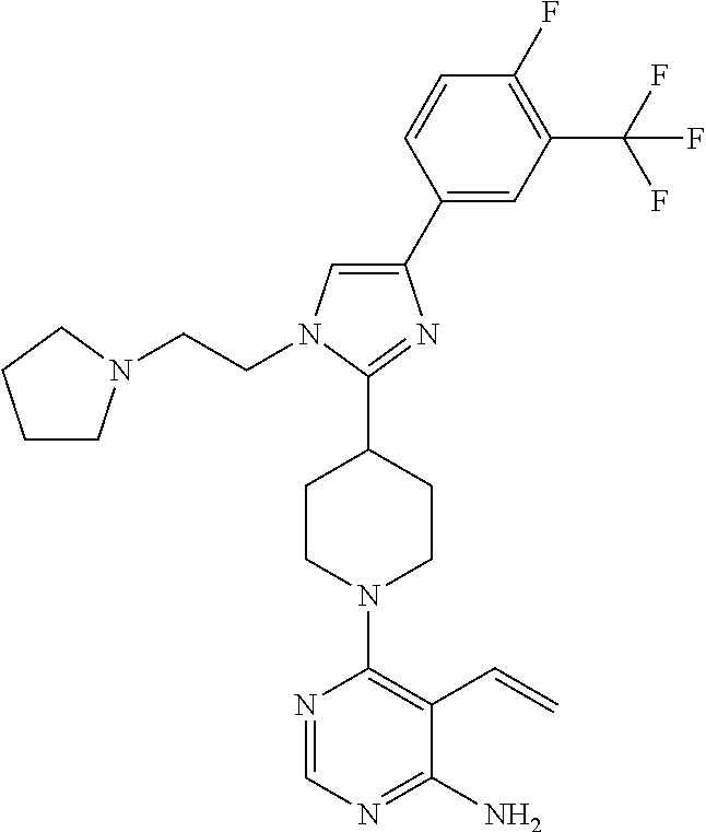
C1CN(CCN2C=C(C3=CC(C(F)(F)F)=C(F)C=C3)N=C2C2CCN(C3=C(C=C)C(N)=NC=N3)CC2)CC1
